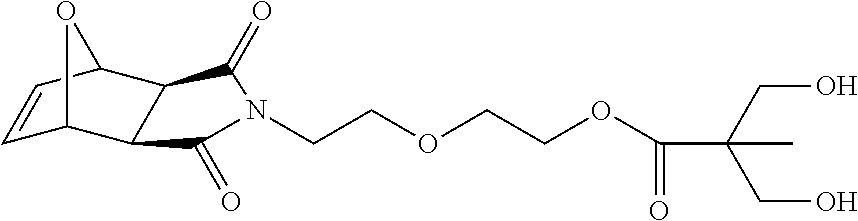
C1=CC2C3C(C1O2)C(=O)N(CCOCCOC(C(C)(CO)CO)=O)C3=O
